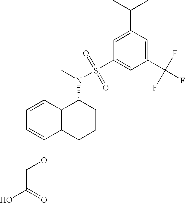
C12=C(C=CC=C1OCC(O)=O)C(N(C)S(=O)(C1=CC(C(F)(F)F)=CC(C(C)C)=C1)=O)CCC2
